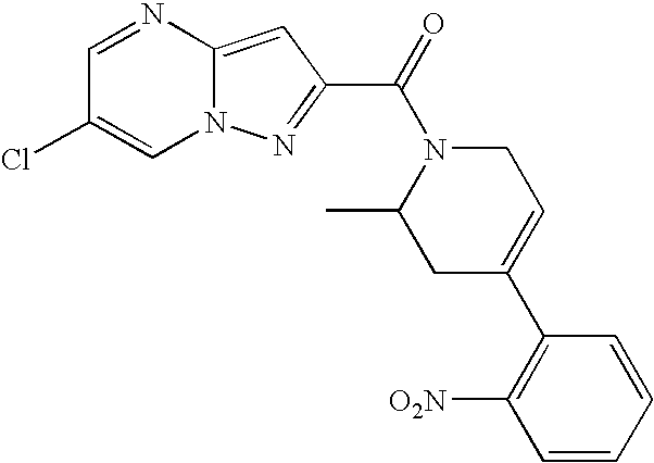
C1=NC2=CC(C(=O)N3C(C)CC(C4=C([O2N])C=CC=C4)=CC3)=NN2C=C1Cl
